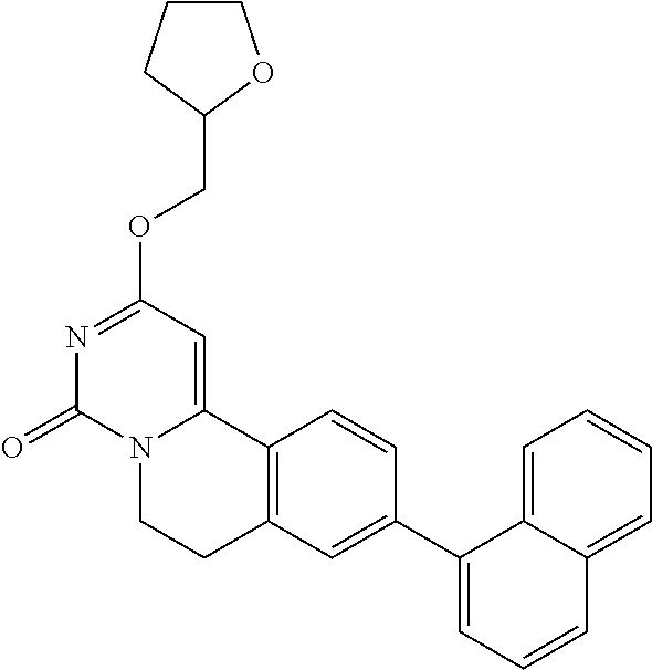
N1=C(OCC2OCCC2)C=C2N(C1=O)CCC1=C2C=CC(C2=CC=CC3=CC=CC=C23)=C1
